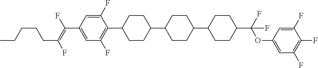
C1=C(F)C(C2CCC(C3CCC(C4CCC(C(OC5=CC(F)=C(F)C(F)=C5)(F)F)CC4)CC3)CC2)=C(F)C=C1C(=C(F)CCCCC)F
